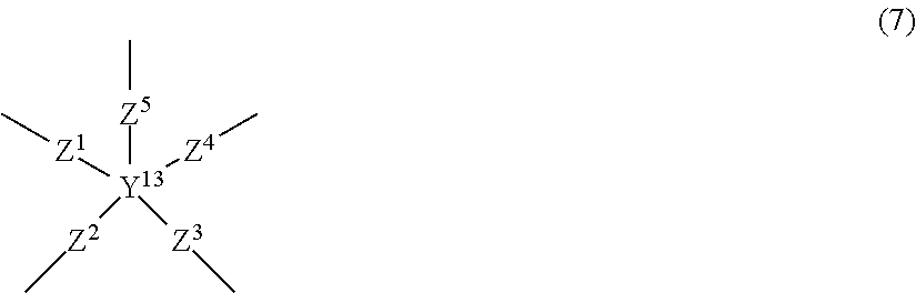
[Z1]([Y13]([Z4]C)([Z2]C)([Z3]C)[Z5]C)C
